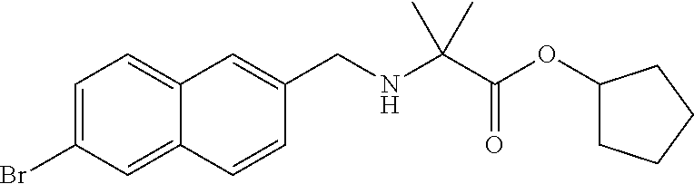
C1=C(Br)C=C2C(=C1)C=C(CNC(C(OC1CCCC1)=O)(C)C)C=C2
